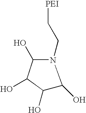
N1(CC[PEI])C(O)C(O)C(O)C1O
